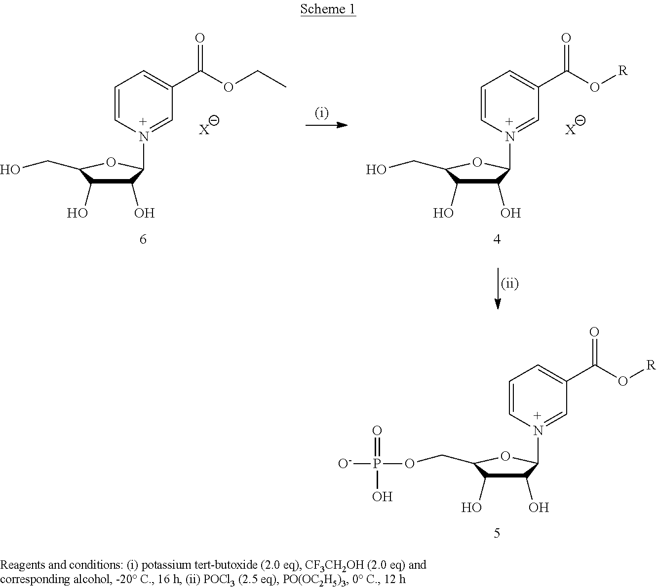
C1(O)C(O)C(CO)OC1N1=CC(C(OCC)=O)=CC=C1.[X].C1(O)C(O)C(CO)OC1[N+]1=CC(C(O[R])=O)=CC=C1.[X].C1(O)C(O)C(COP([O-])(=O)O)OC1[N+]1=CC(C(O[R])=O)=CC=C1
